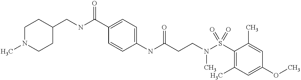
C1(NC(CCN(S(C2=C(C)C=C(OC)C=C2C)(=O)=O)C)=O)=CC=C(C(NCC2CCN(C)CC2)=O)C=C1
